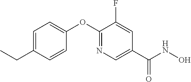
C1=C(CC)C=CC(OC2=NC=C(C(NO)=O)C=C2F)=C1
